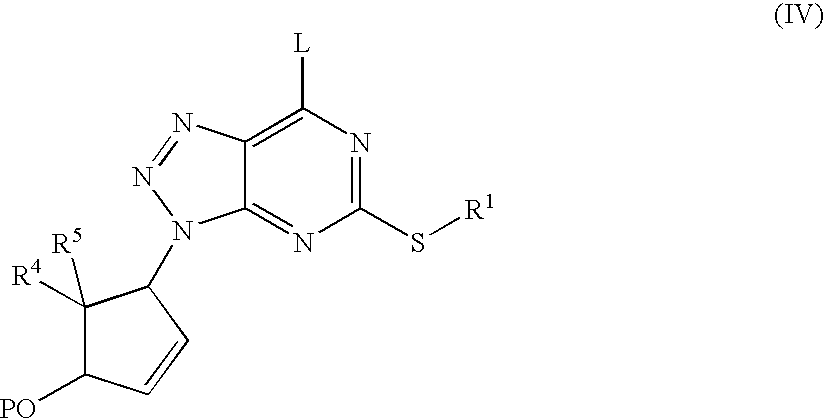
C1(S[R1])=NC([L])=C2C(=N1)N(C1C([R4])([R5])C([PO])C=C1)N=N2
